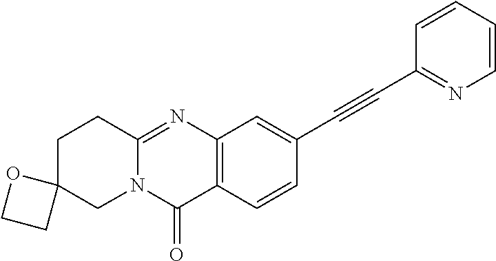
C12=NC3=C(C(=O)N1CC1(CC2)OCC1)C=CC(C#CC1=NC=CC=C1)=C3
